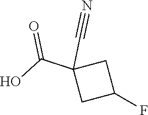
C1(C#N)(C(O)=O)CC(F)C1
